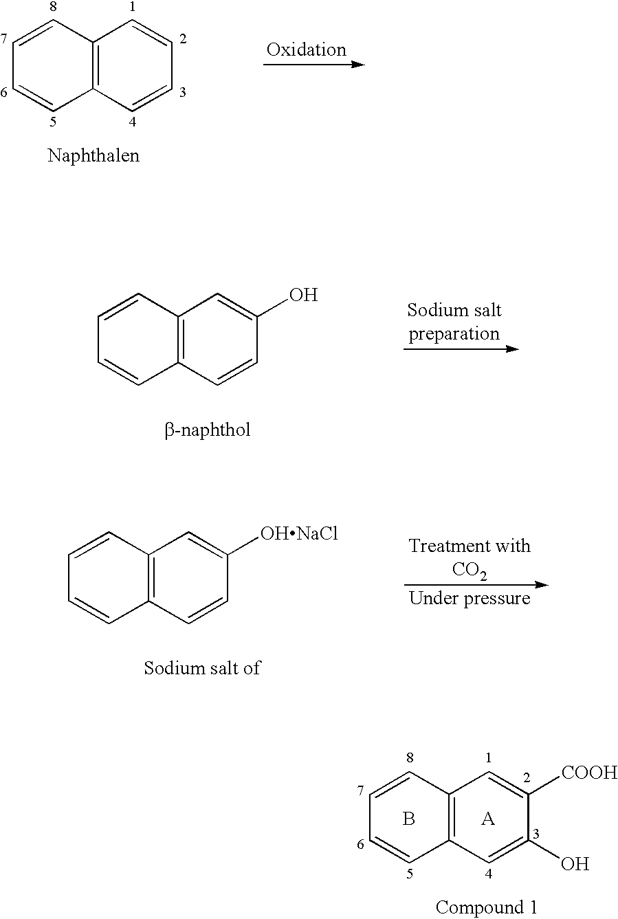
C12=C(C=C(O)C([COOH])=C1)C=CC=C2.[A].B.C12=C(C=CC=C1)C=CC=C2.C12=C(C=CC(O)=C1)C=CC=C2.C12=C(C=CC([OHNaCl])=C1)C=CC=C2
